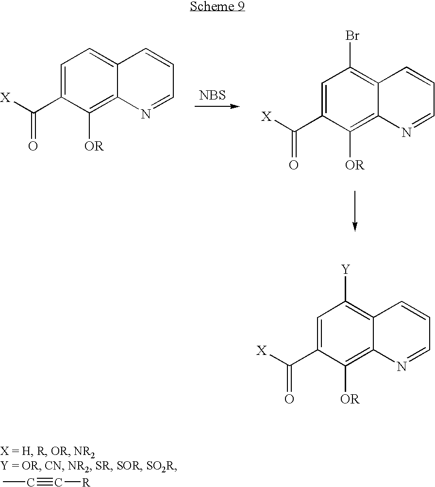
CC#C[R].[NBS].C1=C(C([X])=O)C([OR])=C2C(=C1)C=CC=N2.C1=C(C([X])=O)C([OR])=C2C(=C1Br)C=CC=N2.C1=C(C([X])=O)C([OR])=C2C(=C1[Y])C=CC=N2
